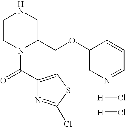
C1CN(C(=O)C2=CSC(Cl)=N2)C(COC2=CN=CC=C2)CN1.[H]Cl.[H]Cl
